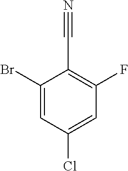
C1(Br)=CC(Cl)=CC(F)=C1C#N
